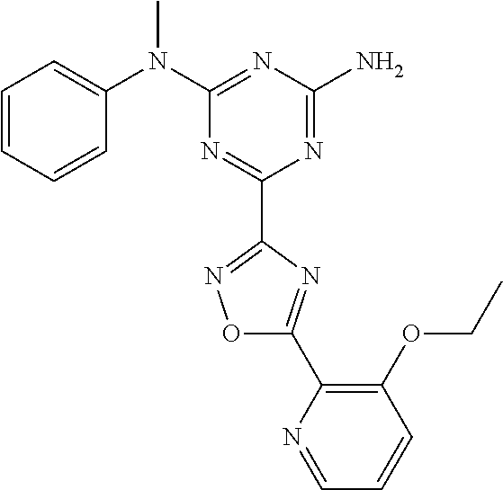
C1=CC=CC(N(C2=NC(N)=NC(C3=NOC(C4=C(OCC)C=CC=N4)=N3)=N2)C)=C1
